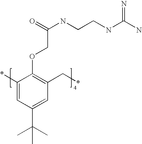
C1(*)=CC(C(C)(C)C)=CC(C*)=C1OCC(NCCNC(N)=N)=O
